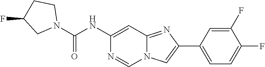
C1(F)=CC(C2=CN3C(=N2)C=C(NC(N2CCC(F)C2)=O)N=C3)=CC=C1F
